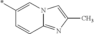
*C1=CN2C(=NC(C)=C2)C=C1
